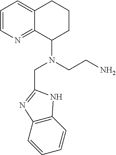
C1=CN=C2C(=C1)CCCC2N(CCN)CC1=NC2=C(C=CC=C2)N1
